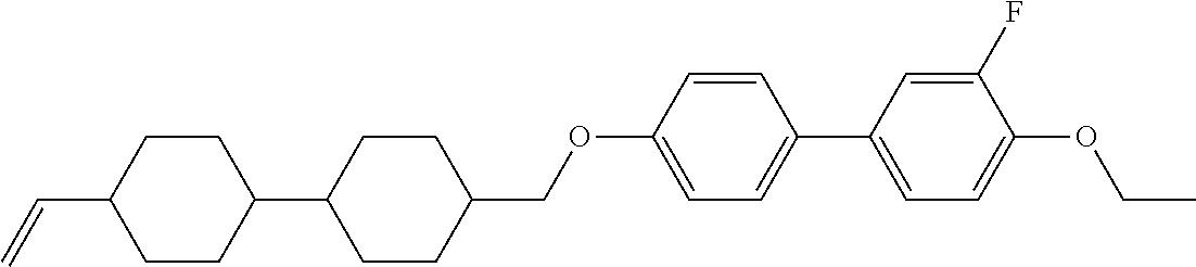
C1CC(C=C)CCC1C1CCC(COC2=CC=C(C3=CC=C(OCC)C(F)=C3)C=C2)CC1
